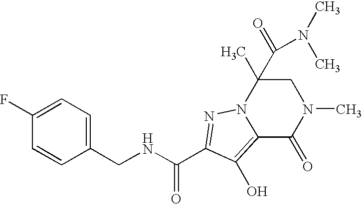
N(CC1=CC=C(F)C=C1)C(C1=NN2C(C)(C(=O)N(C)C)CN(C)C(=O)C2=C1O)=O
